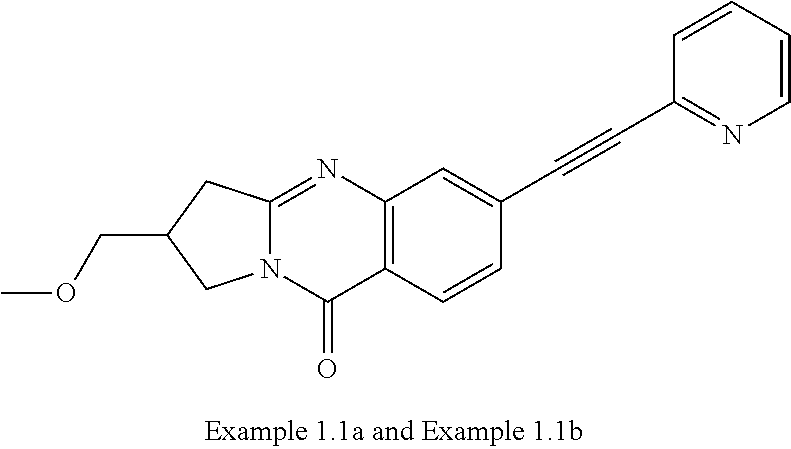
C12=NC3=C(C(=O)N1CC(COC)C2)C=CC(C#CC1=NC=CC=C1)=C3
